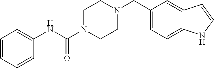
C1=CC=CC(NC(N2CCN(CC3=CC=C4C(=C3)C=CN4)CC2)=O)=C1
